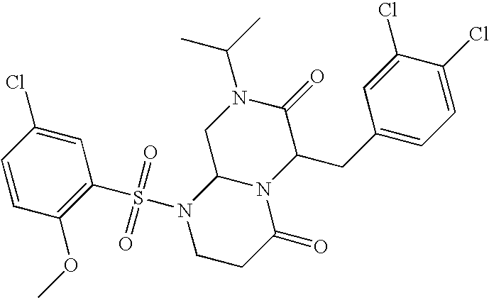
C1=CC(OC)=C(S(N2CCC(=O)N3C2CN(C(C)C)C(=O)C3CC2=CC=C(Cl)C(Cl)=C2)(=O)=O)C=C1Cl
